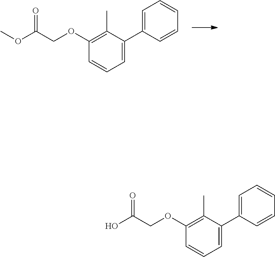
C1(OCC(=O)OC)=C(C)C(C2=CC=CC=C2)=CC=C1.C1(OCC(=O)O)=C(C)C(C2=CC=CC=C2)=CC=C1
